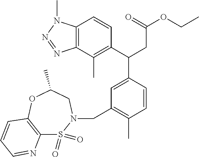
C12=C(C(C)=C(C(CC(OCC)=O)C3=CC(CN4S(=O)(=O)C5=C(OC(C)C4)C=CC=N5)=C(C)C=C3)C=C1)N=NN2C
